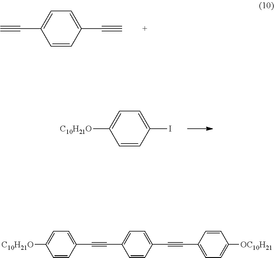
C1=C(C#C)C=CC(C#C)=C1.C1=C([C10H21O])C=CC(I)=C1.C1=C([C10H21O])C=CC(C#CC2=CC=C(C#CC3=CC=C([OC10H21])C=C3)C=C2)=C1
